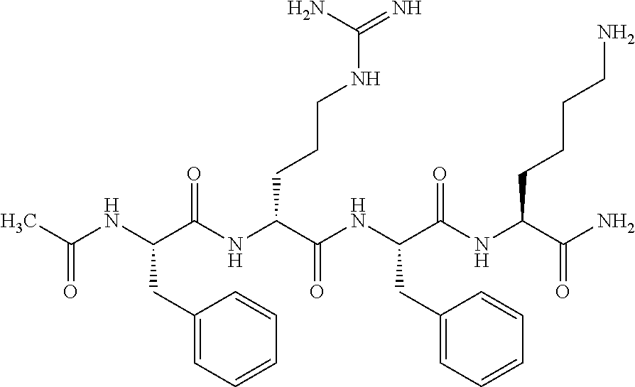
CC(NC(C(NC(C(NC(C(NC(C(N)=O)CCCCN)=O)CC1=CC=CC=C1)=O)CCCNC(=N)N)=O)CC1=CC=CC=C1)=O
